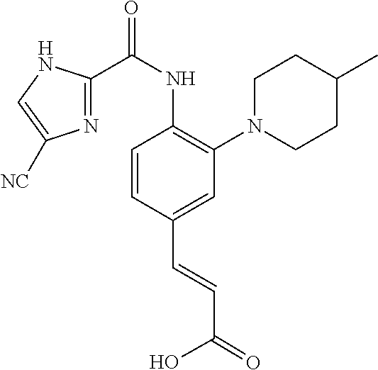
C1=CC(C=CC(=O)O)=CC(N2CCC(C)CC2)=C1NC(C1=NC([NC])=CN1)=O
